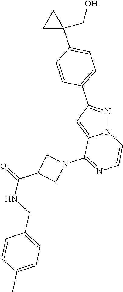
N12N=C(C3=CC=C(C4(CO)CC4)C=C3)C=C1C(N1CC(C(=O)NCC3=CC=C(C)C=C3)C1)=NC=C2
